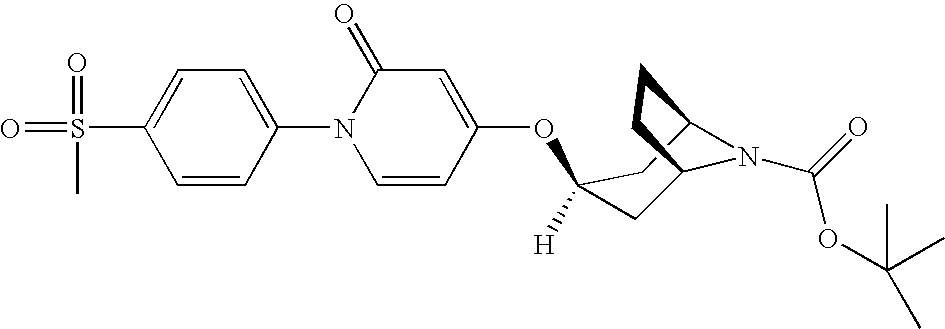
C1=CC(N2C=CC(OC3([H])CC4N(C(=O)OC(C)(C)C)C(C3)CC4)=CC2=O)=CC=C1S(=O)(=O)C
